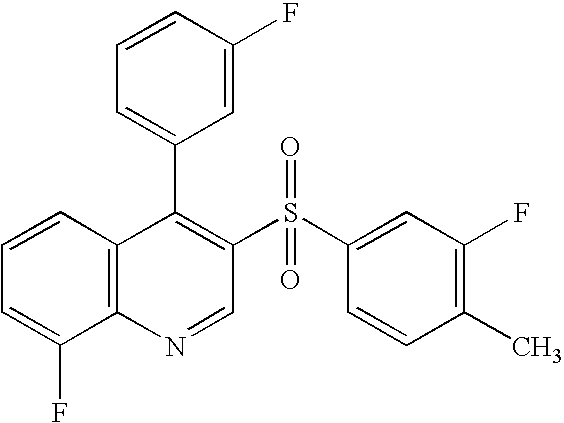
C12=C(C=CC=C1F)C(C1=CC=CC(F)=C1)=C(S(C1=CC(F)=C(C)C=C1)(=O)=O)C=N2
